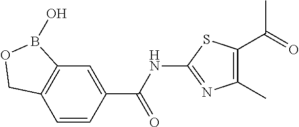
C12=C(C=CC(C(NC3=NC(C)=C(C(=O)C)S3)=O)=C1)COB2O
